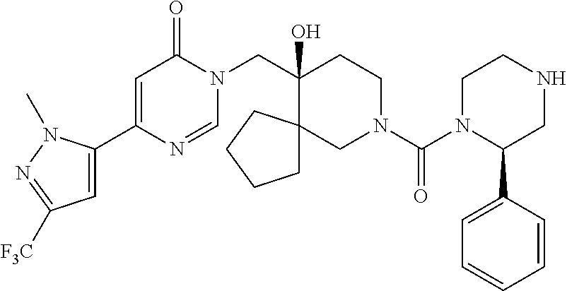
C1(C2=CC([F3C])=NN2C)=CC(=O)N(CC2(O)CCN(C(=O)N3C(C4=CC=CC=C4)CNCC3)CC23CCCC3)C=N1
